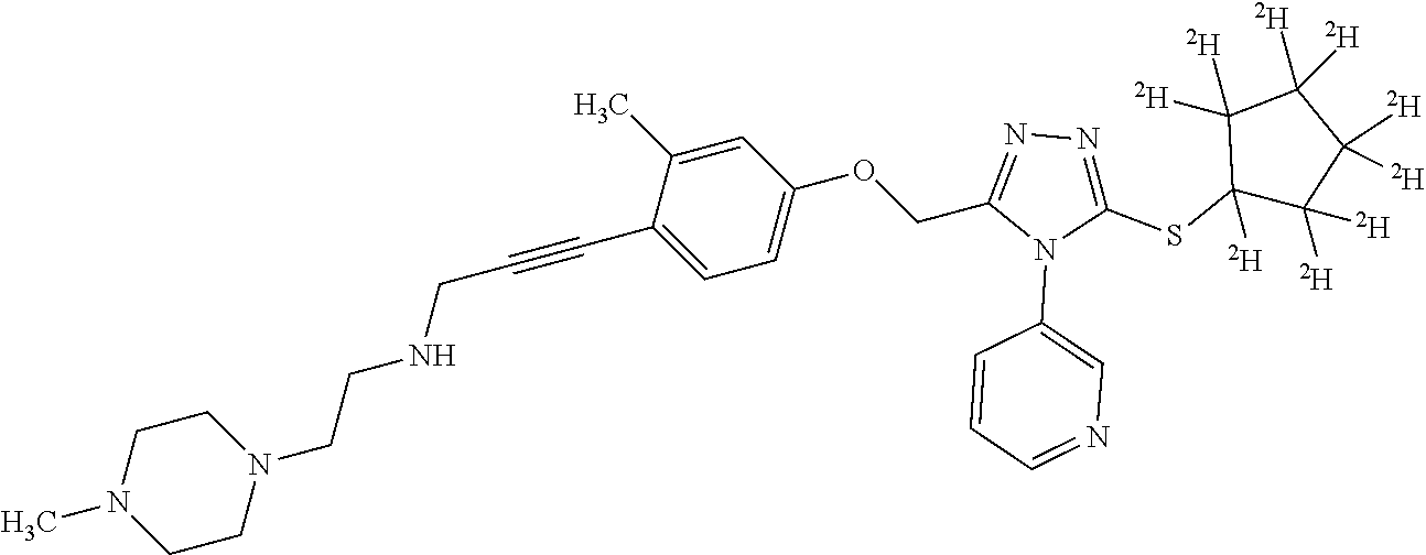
C1=C(C)C(C#CCNCCN2CCN(C)CC2)=CC=C1OCC1=NN=C(SC2([D])C([D])([D])C([D])([D])C([D])([D])C2([D])[D])N1C1=CN=CC=C1
